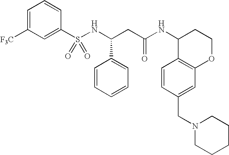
C1([F3C])=CC=CC(S(NC(CC(NC2C3=C(OCC2)C=C(CN2CCCCC2)C=C3)=O)C2=CC=CC=C2)(=O)=O)=C1
